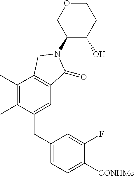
C1(N2C(=O)C3=C(C(C)=C(C)C(CC4=CC=C([CONHMe])C(F)=C4)=C3)C2)C(O)CCOC1
